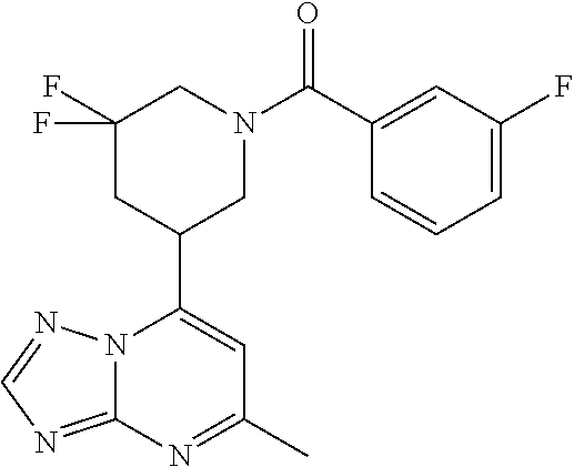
N12C(=NC=N1)N=C(C)C=C2C1CN(C(=O)C2=CC(F)=CC=C2)CC(F)(F)C1
